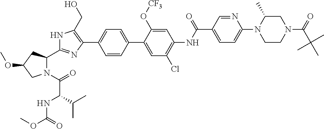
N1C(CO)=C(C2=CC=C(C3=CC(Cl)=C(NC(C4=CC=C(N5CCN(C(C(C)(C)C)=O)CC5C)N=C4)=O)C=C3O[CF3])C=C2)N=C1C1N(C(=O)C(NC(OC)=O)C(C)C)CC(OC)C1
